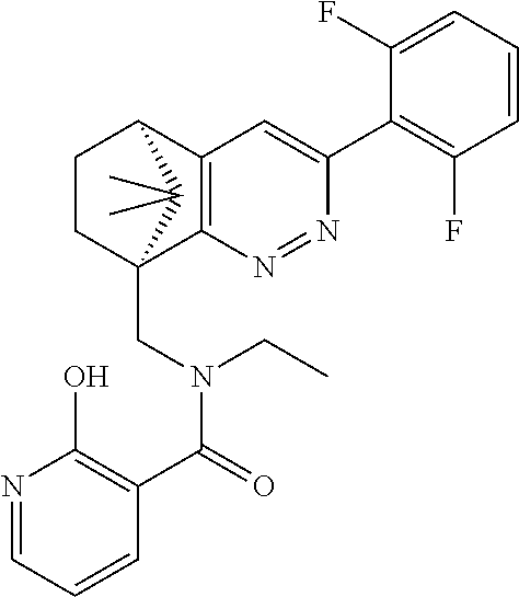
N1=NC2=C(C=C1C1=C(F)C=CC=C1F)C1CCC2(CN(C(=O)C2=C(O)N=CC=C2)CC)C1(C)C
